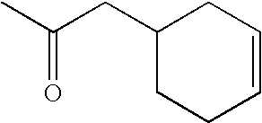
CC(CC1CCC=CC1)=O
